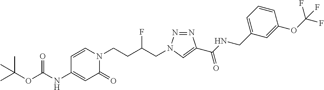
C(NC1=CC(=O)N(CCC(CN2N=NC(C(NCC3=CC=CC(OC(F)(F)F)=C3)=O)=C2)F)C=C1)(=O)OC(C)(C)C
